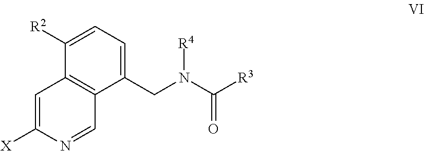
C1=C([X])N=CC2=C1C([R2])=CC=C2CN([R4])C([R3])=O
